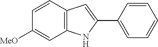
C12=C(C=CC([MeO])=C1)C=C(C1=CC=CC=C1)N2
